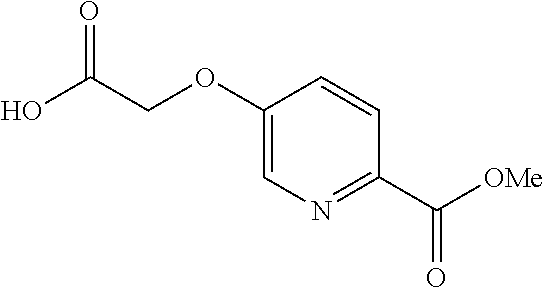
OC(COC1=CN=C(C(=O)[OMe])C=C1)=O
